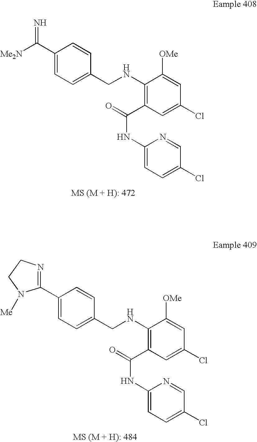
N=C(C1=CC=C(CNC2=C(C(=O)NC3=CC=C(Cl)C=N3)C=C(Cl)C=C2[OMe])C=C1)[Me2N].C1(C2=NCCN2[Me])=CC=C(CNC2=C(C(=O)NC3=CC=C(Cl)C=N3)C=C(Cl)C=C2[OMe])C=C1
